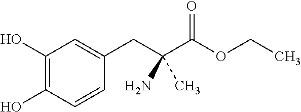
C1(O)=C(O)C=CC(CC(C(OCC)=O)(C)N)=C1
